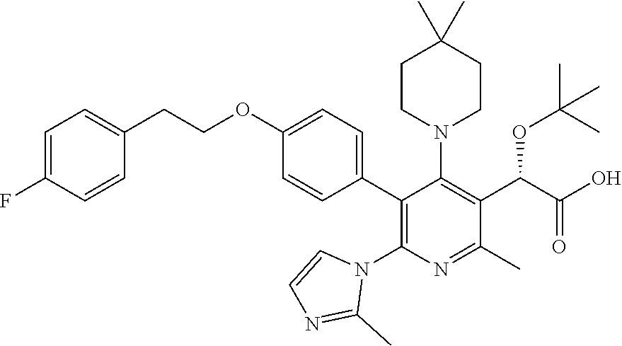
C1=C(F)C=CC(CCOC2=CC=C(C3=C(N4C=CN=C4C)N=C(C)C(C(C(O)=O)OC(C)(C)C)=C3N3CCC(C)(C)CC3)C=C2)=C1
